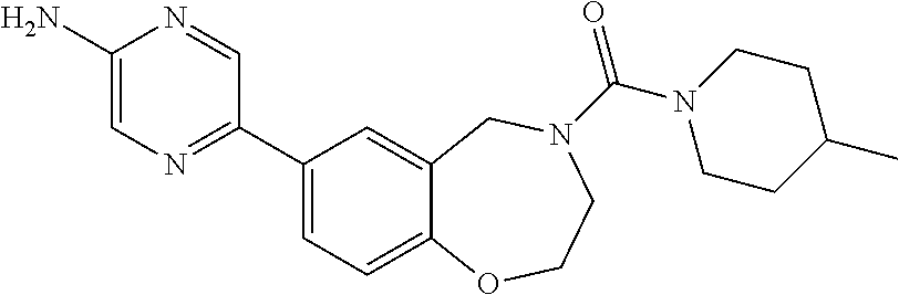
C1(N)=CN=C(C2=CC=C3C(=C2)CN(C(N2CCC(C)CC2)=O)CCO3)C=N1
